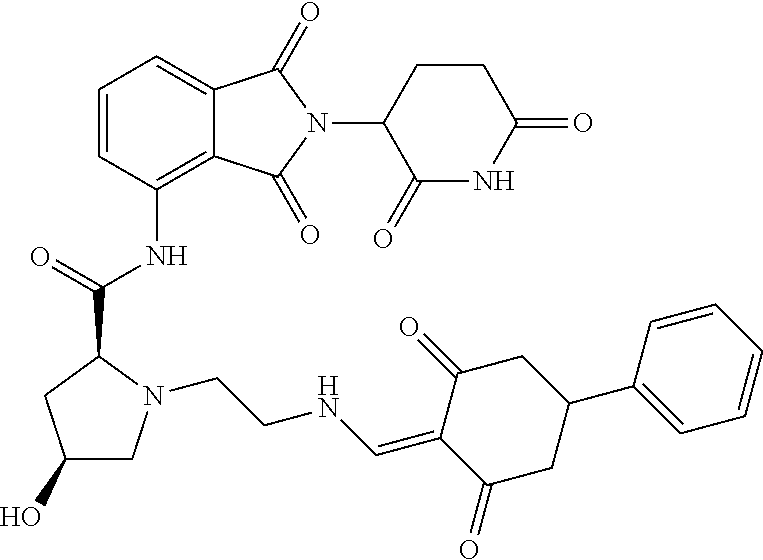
C1=CC(NC(C2CC(O)CN2CCNC=C2C(=O)CC(C3=CC=CC=C3)CC2=O)=O)=C2C(=C1)C(=O)N(C1CCC(=O)NC1=O)C2=O
